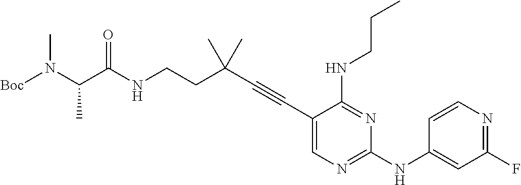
N(CCC(C#CC1=CN=C(NC2=CC(F)=NC=C2)N=C1NCCC)(C)C)C(C(N([Boc])C)C)=O
